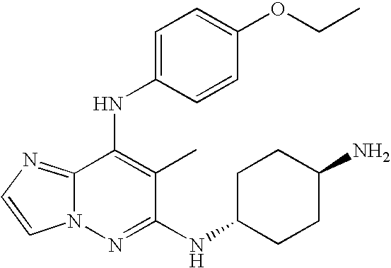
C1=C(OCC)C=CC(NC2=C(C)C(NC3CCC(N)CC3)=NN3C2=NC=C3)=C1
